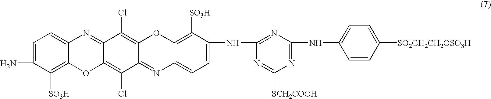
C12=C(Cl)C3=NC4=CC=C(N)C([SO3H])=C4OC3=C(Cl)C1=NC1=CC=C(NC3=NC(NC4=CC=C([SO2CH2CH2OSO3H])C=C4)=NC([SCH2COOH])=N3)C([SO3H])=C1O2
